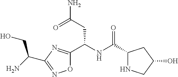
O1C(C(NC(=O)C2NCC(O)C2)CC(N)=O)=NC(C(CO)N)=N1
